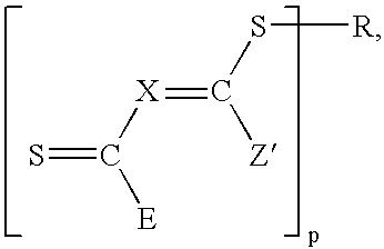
[X](=C(S[R])[Z])C([E])=S
